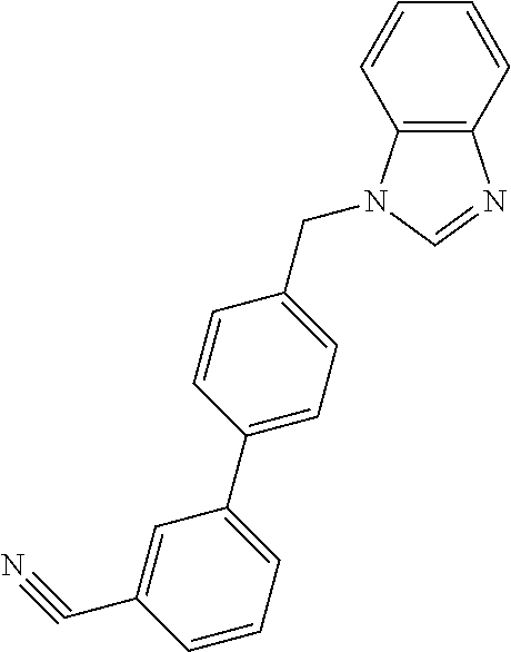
C12=C(N(CC3=CC=C(C4=CC=CC(C#N)=C4)C=C3)C=N1)C=CC=C2
